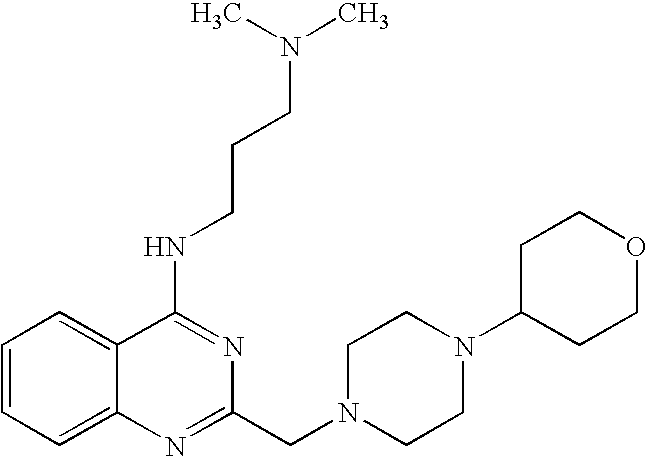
C1=CC=C2C(=C1)C(NCCCN(C)C)=NC(CN1CCN(C3CCOCC3)CC1)=N2
